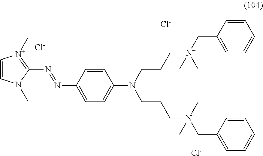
[Cl-].[Cl-].[Cl-].C1=CN(C)C(N=NC2=CC=C(N(CCC[N+](CC3=CC=CC=C3)(C)C)CCC[N+](CC3=CC=CC=C3)(C)C)C=C2)=[N+]1C
